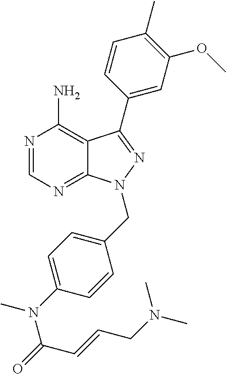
N1=CN=C2C(=C1N)C(C1=CC(OC)=C(C)C=C1)=NN2CC1=CC=C(N(C)C(=O)C=CCN(C)C)C=C1
